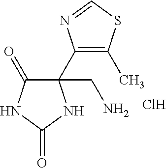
C1(C2(CN)C(=O)NC(=O)N2)=C(C)SC=N1.Cl
